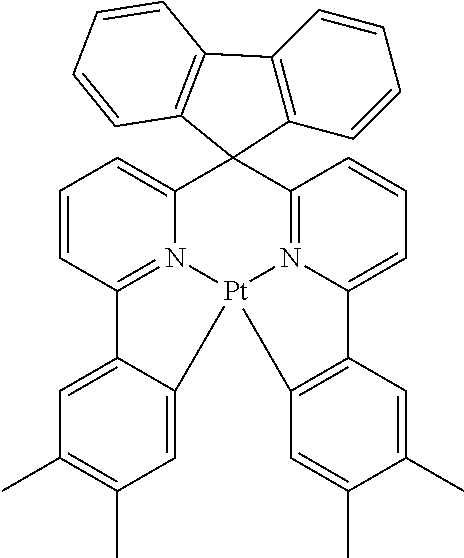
C12=N3C(=CC=C1)C1(C4=N5C(=CC=C4)C4=C(C=C(C)C(C)=C4)[Pt]35C3=CC(C)=C(C)C=C23)C2=C(C=CC=C2)C2=C1C=CC=C2
